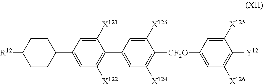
C1(C2=CC([X122])=C(C3=CC([X124])=C([CF2O]C4=CC([X126])=C([Y12])C([X125])=C4)C([X123])=C3)C([X121])=C2)CCC([R12])CC1
